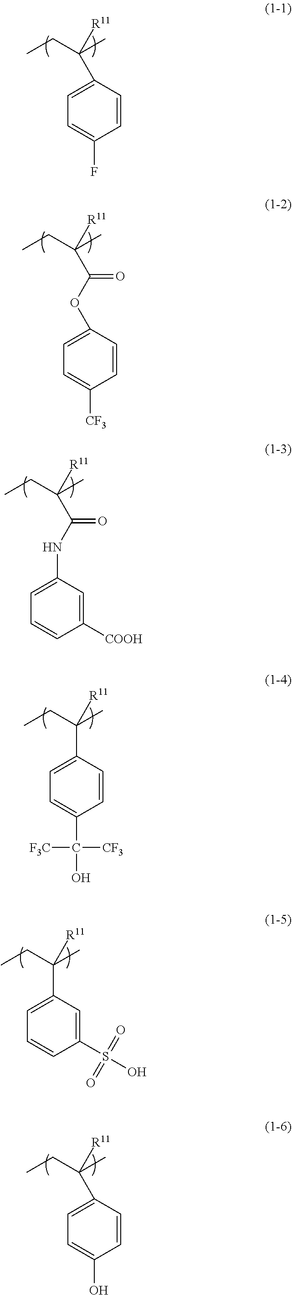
C1=CC(C([R11])(CC)C)=CC=C1F.C(C([R11])(CC)C)(OC1=CC=C([CF3])C=C1)=O.C(C([R11])(CC)C)(NC1=CC=CC([COOH])=C1)=O.C1(C([R11])(CC)C)=CC=C(C(O)([F3C])[CF3])C=C1.C1(C([R11])(CC)C)=CC=CC(S(O)(=O)=O)=C1.C1(C([R11])(CC)C)=CC=C(O)C=C1
